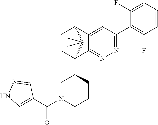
C1(F)=CC=CC(F)=C1C1=NN=C2C(=C1)C1CCC2(C2CN(C(=O)C3=CNN=C3)CCC2)C1(C)C
